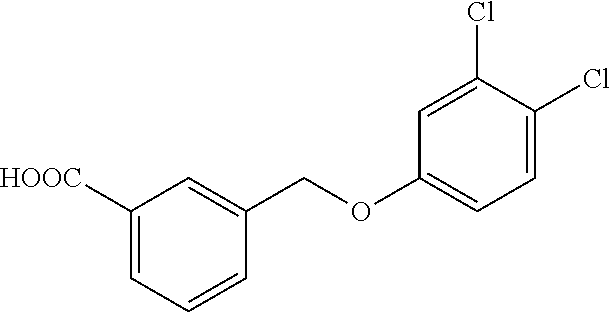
C1([HOOC])=CC=CC(COC2=CC=C(Cl)C(Cl)=C2)=C1
